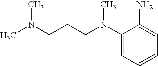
C1(N(CCCN(C)C)C)=CC=CC=C1N
